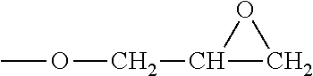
COCC1OC1
